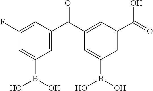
C1(F)=CC(C(C2=CC(C(=O)O)=CC(B(O)O)=C2)=O)=CC(B(O)O)=C1
